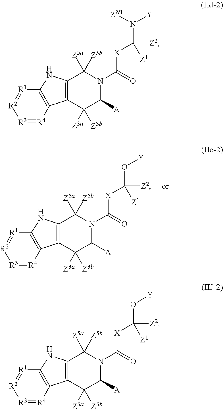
C12=C(C([Z3a])([Z3b])C([A])N(C(=O)[X]C([Z2])(O[Y])[Z1])C1([Z5a])[Z5b])C1=C(N2)[R1]=[R2][R3]=[R4]1.C12=C(C([Z3a])([Z3b])C([A])N(C(=O)[X]C([Z2])(N([Y])[ZN1])[Z1])C1([Z5a])[Z5b])C1=C(N2)[R1]=[R2][R3]=[R4]1.C12=C(C([Z3a])([Z3b])C([A])N(C(=O)[X]C([Z2])(O[Y])[Z1])C1([Z5a])[Z5b])C1=C(N2)[R1]=[R2][R3]=[R4]1
